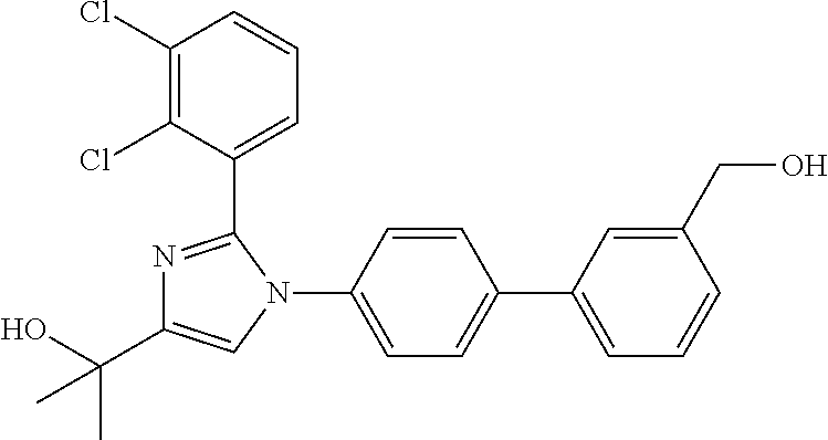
C1=C(C2=CC=C(N3C(C4=CC=CC(Cl)=C4Cl)=NC(C(C)(O)C)=C3)C=C2)C=C(CO)C=C1
